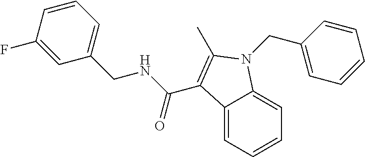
C12=CC=CC=C1N(CC1=CC=CC=C1)C(C)=C2C(NCC1=CC=CC(F)=C1)=O
